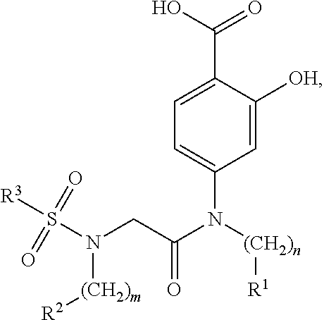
C1=C([OH])C(C(O)=O)=CC=C1N([(CH2)n][R1])C(CN(S([R3])(=O)=O)[(CH2)m][R2])=O
